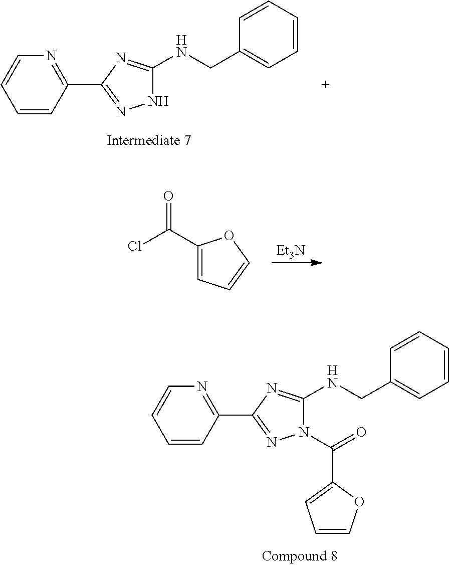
[Et3N].ClC(C1=CC=CO1)=O.C1=CC(C2=NNC(NCC3=CC=CC=C3)=N2)=NC=C1.C1=CC(C2=NN(C(=O)C3=CC=CO3)C(NCC3=CC=CC=C3)=N2)=NC=C1
